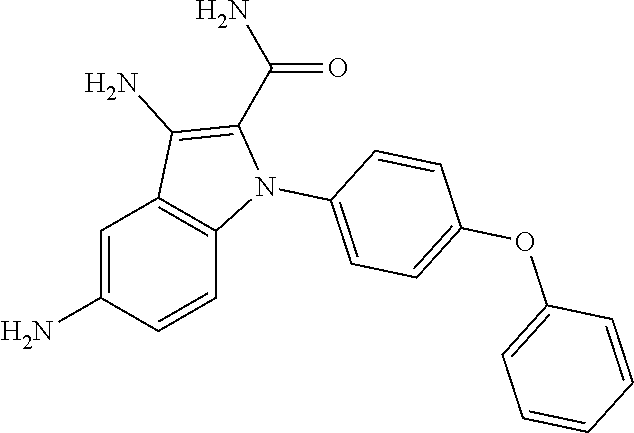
C1=C(N)C=CC2=C1C(N)=C(C(N)=O)N2C1=CC=C(OC2=CC=CC=C2)C=C1
